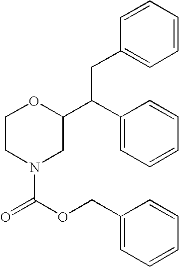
C1(CC(C2=CC=CC=C2)C2OCCN(C(OCC3=CC=CC=C3)=O)C2)=CC=CC=C1
